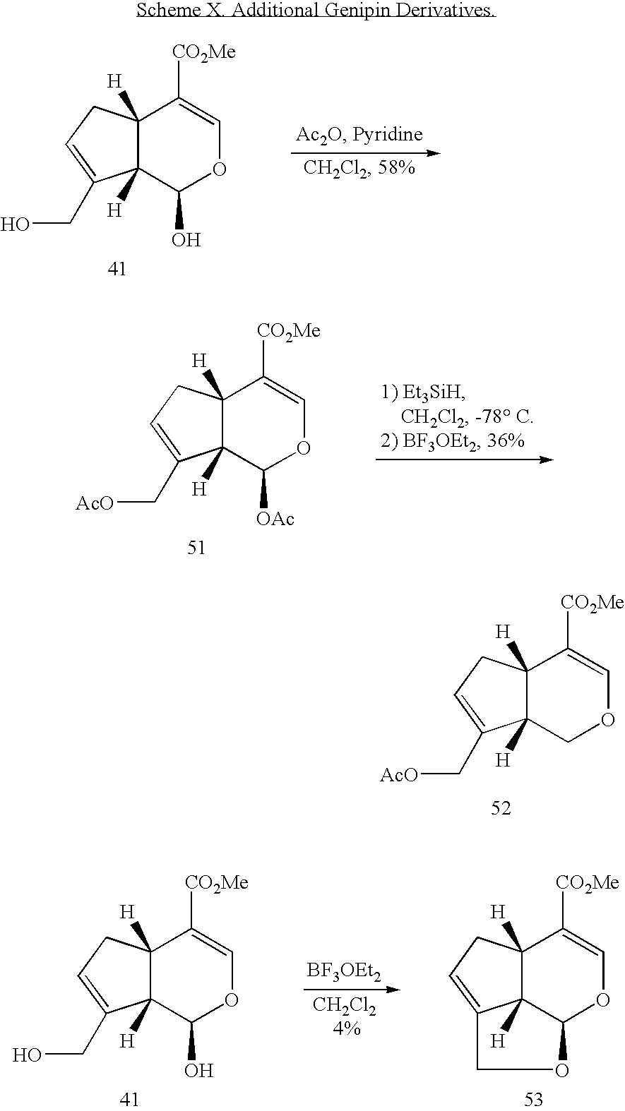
C12([H])C([H])(COC=C1[CO2Me])C(C[AcO])=CC2.C12([H])C([H])(C(O)OC=C1[CO2Me])C(CO)=CC2.C12([H])C([H])(C([OAc])OC=C1[CO2Me])C(C[AcO])=CC2.C12([H])C([H])(C(O)OC=C1[CO2Me])C(CO)=CC2.C12([H])C3([H])C(OC=C1[CO2Me])OCC3=CC2.[BF3OEt2]
